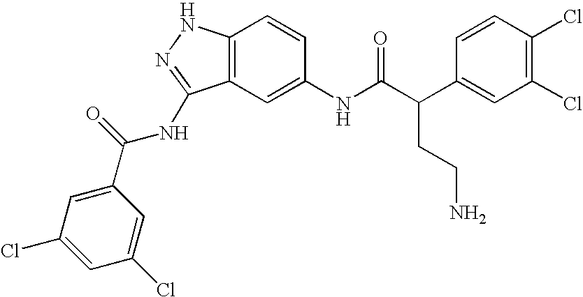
C12=C(C=C(NC(C(C3=CC(Cl)=C(Cl)C=C3)CCN)=O)C=C1)C(NC(C1=CC(Cl)=CC(Cl)=C1)=O)=NN2
